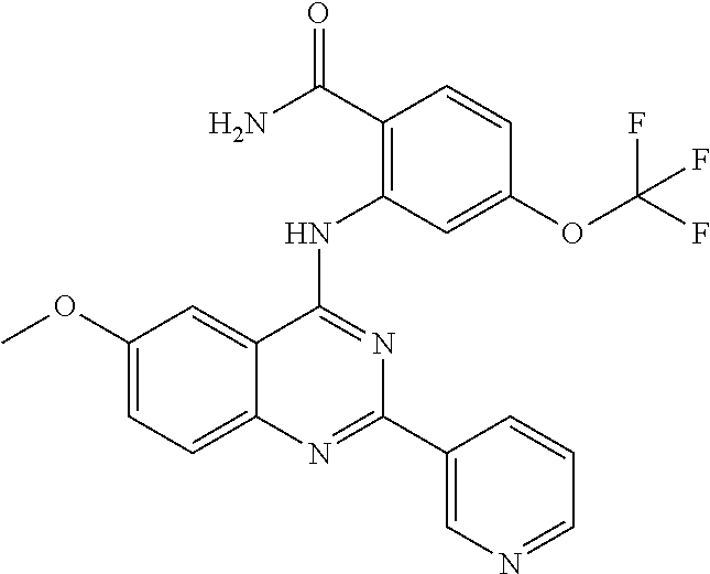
C1(OC)=CC=C2C(=C1)C(NC1=C(C(=O)N)C=CC(OC(F)(F)F)=C1)=NC(C1=CN=CC=C1)=N2
